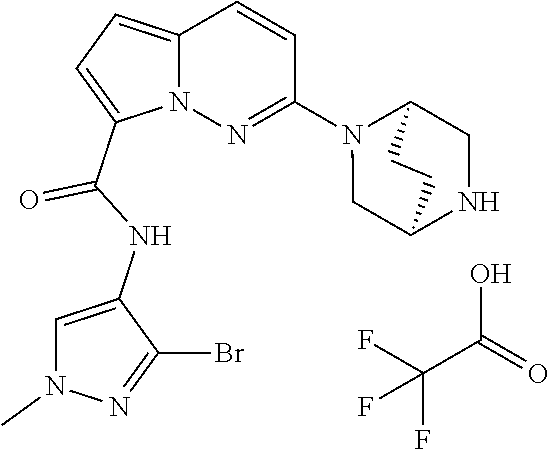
FC(F)(C(O)=O)F.N12C(=CC=C1C(NC1=CN(C)N=C1Br)=O)C=CC(N1CC3NCC1CC3)=N2
